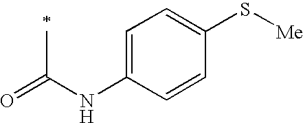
O=C(NC1=CC=C(S[Me])C=C1)C
